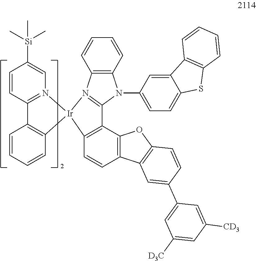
C1=CC2=N(C=C1[Si](C)(C)C)[Ir]1(C3=C2C=CC=C3)N2=C(C3=C1C=CC1=C3OC3=C1C=C(C1=CC([D3C])=CC([CD3])=C1)C=C3)N(C1=CC=C3C(=C1)C1=C(C=CC=C1)S3)C1=C2C=CC=C1
